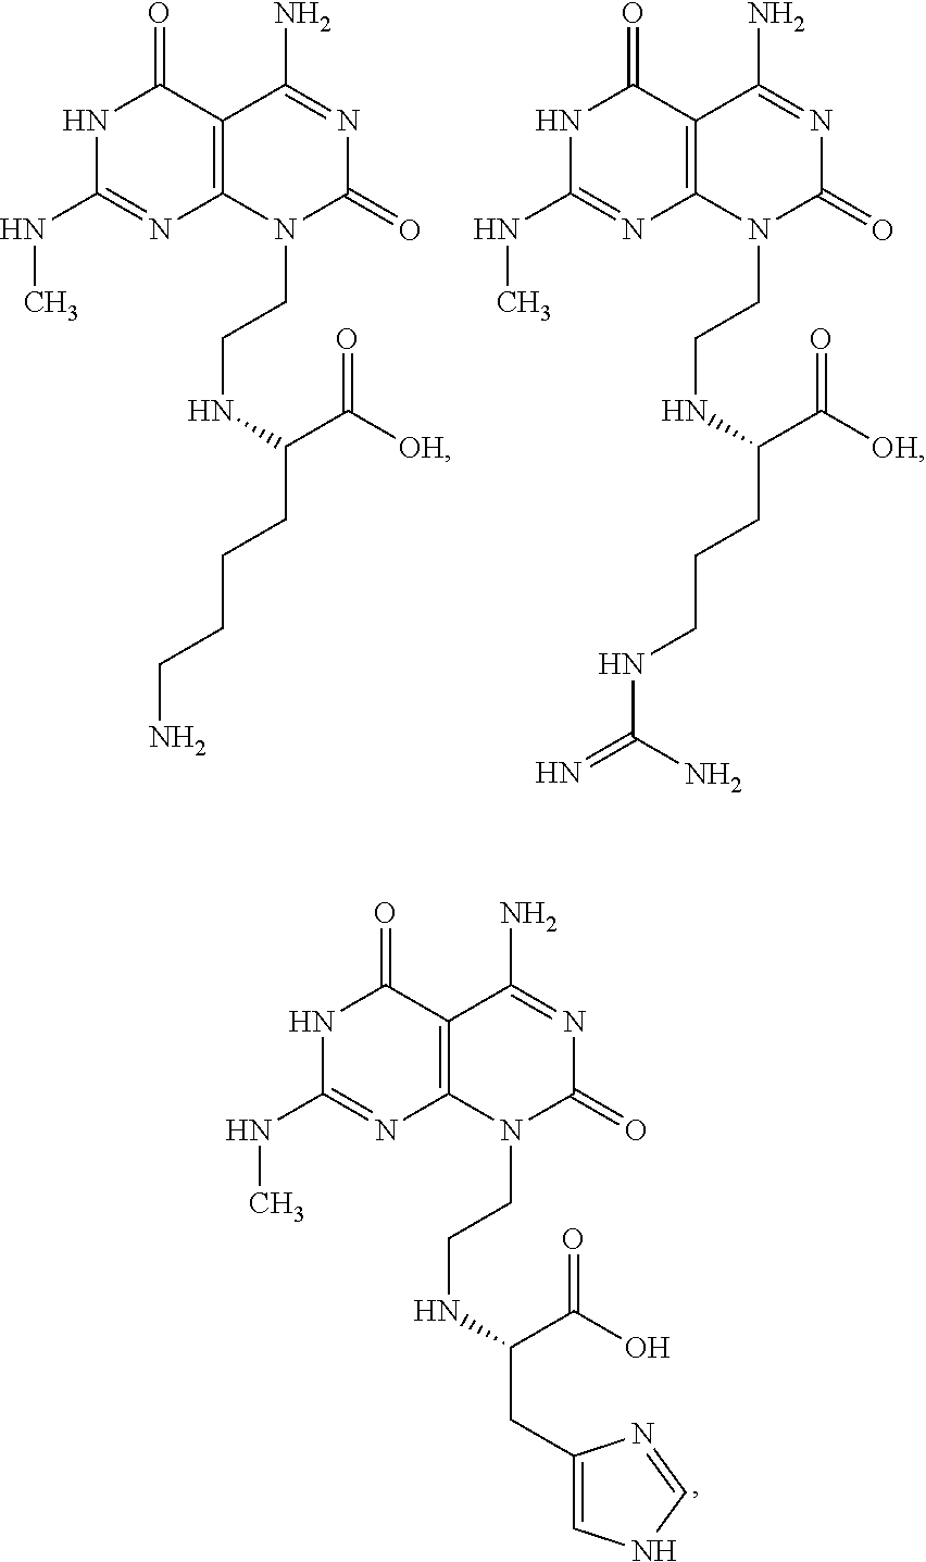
N1C(NC)=NC2=C(C1=O)C(N)=NC(=O)N2CCNC(CCCCN)C([OH])=O.N1C(NC)=NC2=C(C1=O)C(N)=NC(=O)N2CCNC(CCCNC(=N)N)C([OH])=O.N1C(NC)=NC2=C(C1=O)C(N)=NC(=O)N2CCNC(CC1=CNC=N1)C(O)=O
